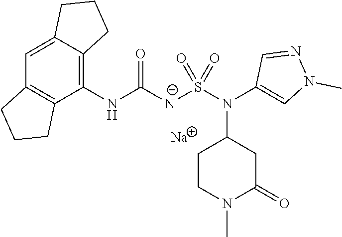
[Na].C1(NC(=O)[N-]S(N(C2=CN(C)N=C2)C2CCN(C)C(=O)C2)(=O)=O)=C2C(=CC3=C1CCC3)CCC2
